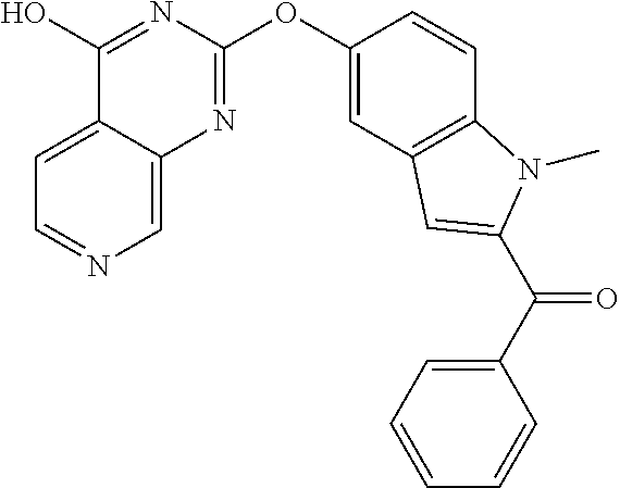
C1=C2C(=CN=C1)N=C(OC1=CC3=C(C=C1)N(C)C(C(C1=CC=CC=C1)=O)=C3)N=C2O
